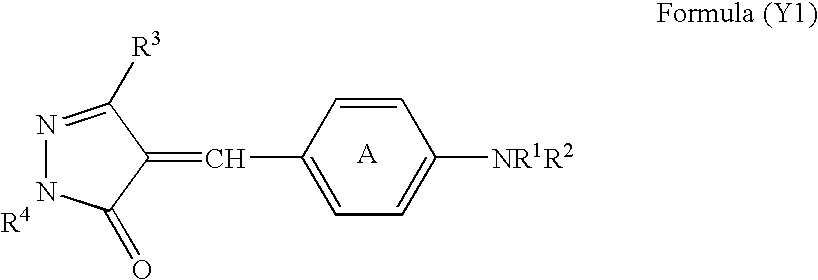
N1=C([R3])C(=CC2=CC=C([NR1R2])C=C2)C(=O)N1.[A]
